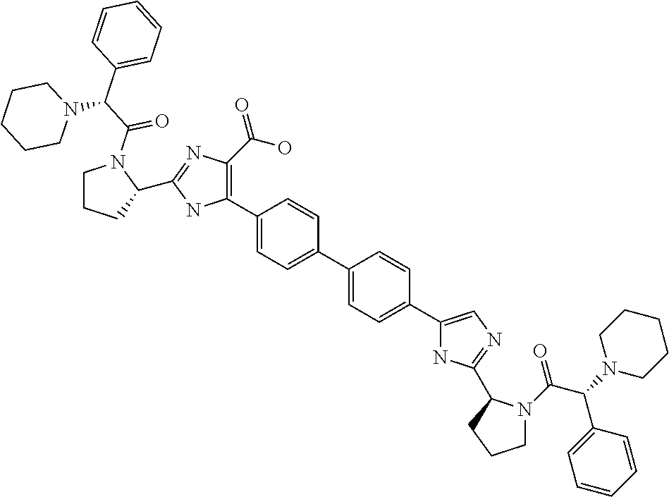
C1(C2=C(C(=O)O)N=C(C3CCCN3C(C(C3=CC=CC=C3)N3CCCCC3)=O)N2)=CC=C(C2=CC=C(C3=CN=C(C4N(C(C(N5CCCCC5)C5=CC=CC=C5)=O)CCC4)N3)C=C2)C=C1
